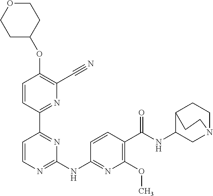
O(C1=C(C#N)N=C(C2=NC(NC3=NC(OC)=C(C(NC4CN5CCC4CC5)=O)C=C3)=NC=C2)C=C1)C1CCOCC1
